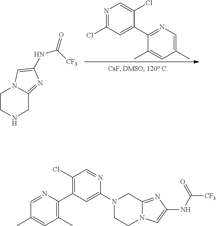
C1CNCC2=NC(NC(=O)[CF3])=CN12.C1=C(C)C=C(C)C(C2=CC(Cl)=NC=C2Cl)=N1.C1=NC(C2=C(Cl)C=NC(N3CC4=NC(NC([CF3])=O)=CN4CC3)=C2)=C(C)C=C1C
